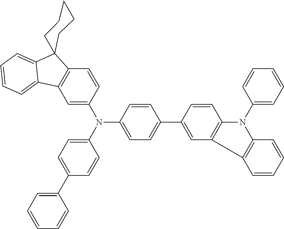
C1=C(N(C2=CC=C(C3=CC4=C(C=C3)N(C3=CC=CC=C3)C3=C4C=CC=C3)C=C2)C2=CC=C(C3=CC=CC=C3)C=C2)C=CC2=C1C1=CC=CC=C1C21CCCCC1
